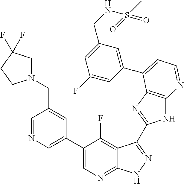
C1=NC=C(C2=CN=C3C(=C2F)C(C2=NC4=C(N2)N=CC=C4C2=CC(CNS(C)(=O)=O)=CC(F)=C2)=NN3)C=C1CN1CC(F)(F)CC1
